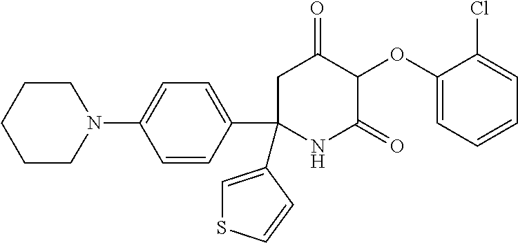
C1(OC2C(=O)CC(C3=CC=C(N4CCCCC4)C=C3)(C3=CSC=C3)NC2=O)=CC=CC=C1Cl
